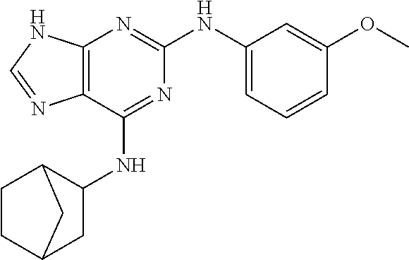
C12=C(N=C(NC3=CC=CC(OC)=C3)N=C1NC1C3CCC(C1)C3)NC=N2
